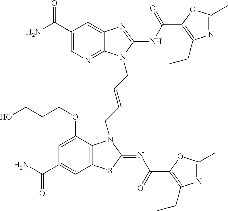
C1(C(N)=O)=CN=C2C(=C1)N=C(NC(=O)C1=C(CC)N=C(C)O1)N2CC=CCN1C2=C(C=C(C(N)=O)C=C2OCCCO)SC1=NC(=O)C1=C(CC)N=C(C)O1
